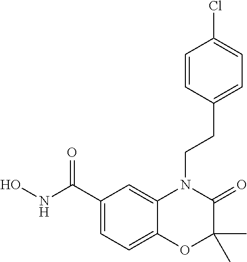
C1(C(NO)=O)=CC=C2C(=C1)N(CCC1=CC=C(Cl)C=C1)C(=O)C(C)(C)O2
